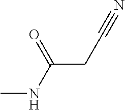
CNC(CC#N)=O
